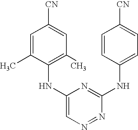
C1=C(C)C(NC2=CN=NC(NC3=CC=C([CN])C=C3)=N2)=C(C)C=C1[CN]
